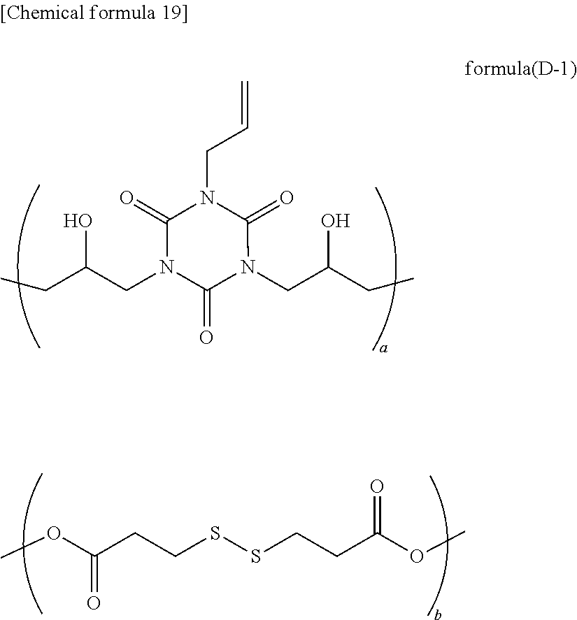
CCC(CN1C(=O)N(CC(CC)O)C(=O)N(CC=C)C1=O)O.COC(CCSSCCC(OC)=O)=O
